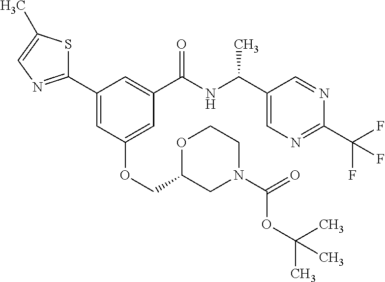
C1(C2=CC(OCC3CN(C(=O)OC(C)(C)C)CCO3)=CC(C(NC(C)C3=CN=C(C(F)(F)F)N=C3)=O)=C2)=NC=C(C)S1
